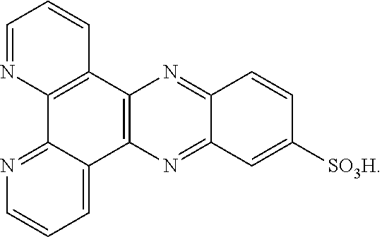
C12=NC3=C(N=C1C=C([SO3H])C=C2)C1=CC=CN=C1C1=C3C=CC=N1
